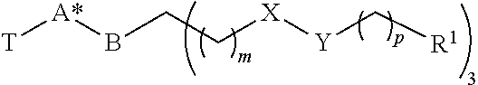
[T][A*]BCC[X][Y]C[R1]
